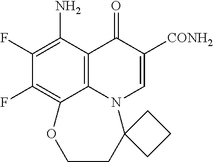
C1(F)=C(N)C2=C3C(=C1F)OCCC1(N3C=C([CONH2])C2=O)CCC1
